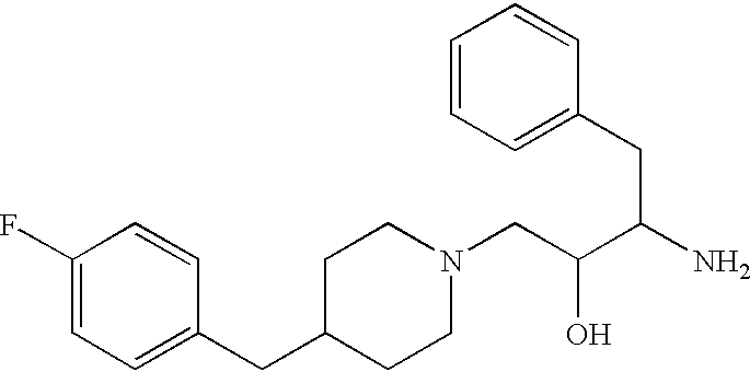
C1(F)=CC=C(CC2CCN(CC(C(N)CC3=CC=CC=C3)O)CC2)C=C1
